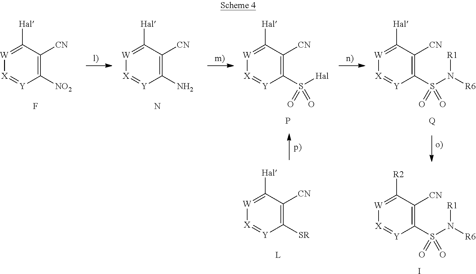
C1([NO2])=C([CN])C([Hal])=[W][X]=[Y]1.F.C1(N)=C([CN])C([Hal])=[W][X]=[Y]1.N.C1(S([Hal])(=O)=O)=C([CN])C([Hal])=[W][X]=[Y]1.P.C1(S(N([R6])[R1])(=O)=O)=C([CN])C([Hal])=[W][X]=[Y]1.[Q].C1([SR])=C([CN])C([Hal])=[W][X]=[Y]1.[L].C1(S(N([R6])[R1])(=O)=O)=C([CN])C([R2])=[W][X]=[Y]1.I
